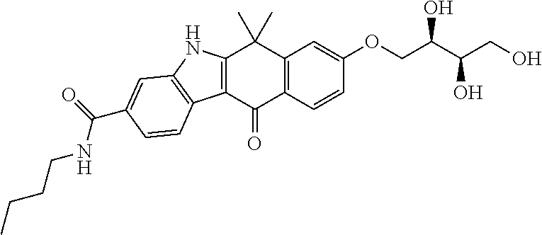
C12=C(C=CC(OCC(C(CO)O)O)=C1)C(=O)C1=C(C2(C)C)NC2=C1C=CC(C(=O)NCCCC)=C2
